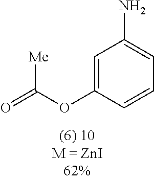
C1=C(OC(=O)[Me])C=CC=C1N
